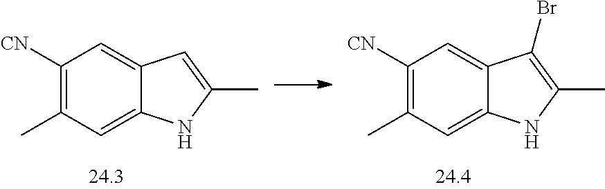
C1([CN])=C(C)C=C2C(=C1)C(Br)=C(C)N2.C1([CN])=C(C)C=C2C(=C1)C=C(C)N2
